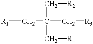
[R1]CC(C[R2])(C[R4])C[R3]
